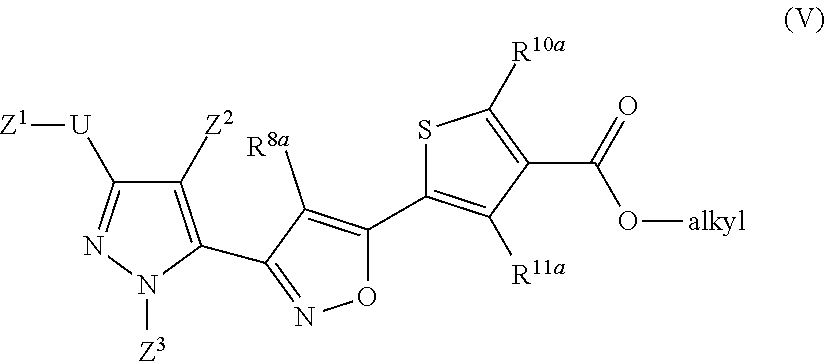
C1([Z2])=C(C2=NOC(C3=C([R11a])C(C(=O)O[alkyl])=C([R10a])S3)=C2[R8a])N([Z3])N=C1[U][Z1]
